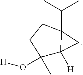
C1(C)(O[H])C2([H])C(C(C)C)(CC1)C2
